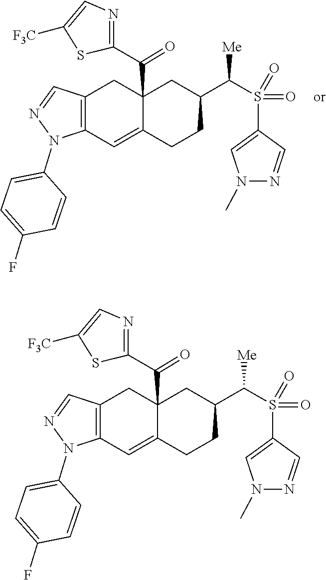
N1(C)N=CC(S(C([Me])C2CC3(C(C4=NC=C([F3C])S4)=O)C(=CC4=C(C=NN4C4=CC=C(F)C=C4)C3)CC2)(=O)=O)=C1.N1(C)N=CC(S(C([Me])C2CC3(C(C4=NC=C([F3C])S4)=O)C(=CC4=C(C=NN4C4=CC=C(F)C=C4)C3)CC2)(=O)=O)=C1
